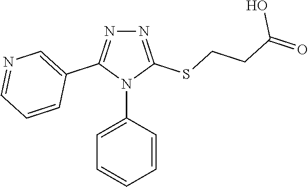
N1=C(SCCC(=O)O)N(C2=CC=CC=C2)C(C2=CN=CC=C2)=N1
